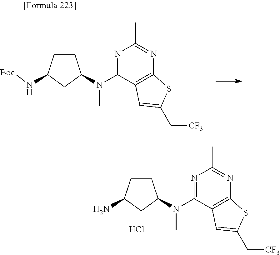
C1CC(N[Boc])CC1N(C)C1=NC(C)=NC2=C1C=C(C[CF3])S2.C1CC(N)CC1N(C)C1=NC(C)=NC2=C1C=C(C[CF3])S2.Cl
